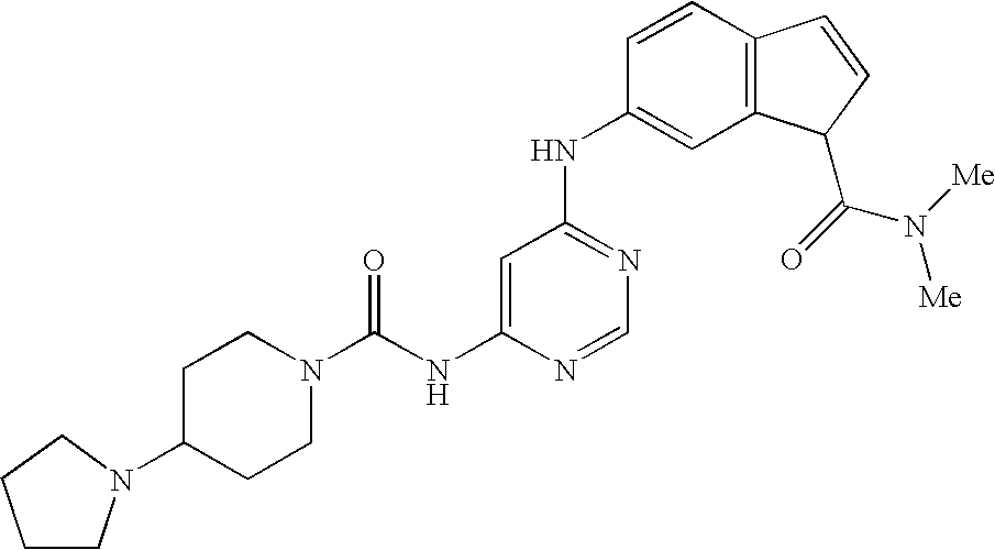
C1CN(C2CCN(C(NC3=CC(NC4=CC5=C(C=C4)C=CC5C(=O)N([Me])[Me])=NC=N3)=O)CC2)CC1
